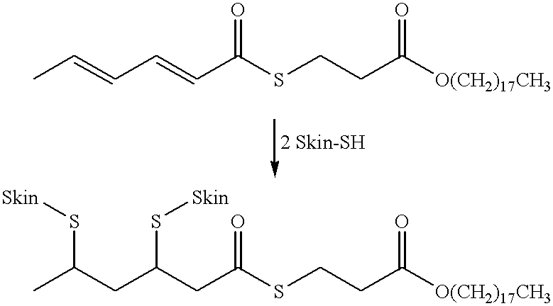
CC=CC=CC(SCCC([O(CH2)17CH3])=O)=O.[2 Skin-SH].CC(CC(CC(SCCC([O(CH2)17CH3])=O)=O)S[Skin])S[Skin]
